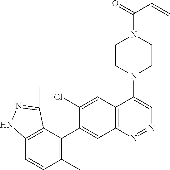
C12=C(C(C3=CC4=C(C=C3Cl)C(N3CCN(C(=O)C=C)CC3)=CN=N4)=C(C)C=C1)C(C)=NN2
